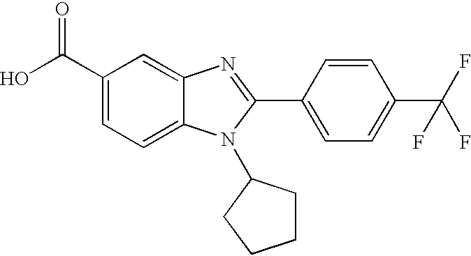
C1(C(O)=O)=CC=C2C(=C1)N=C(C1=CC=C(C(F)(F)F)C=C1)N2C1CCCC1
